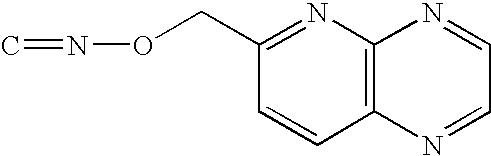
C12=C(N=C(CON=C)C=C1)N=CC=N2
